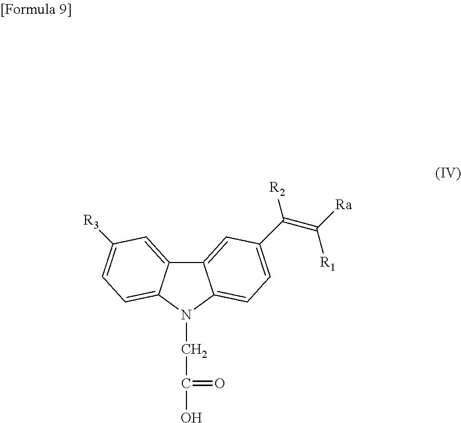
C12=CC(C(=C([Ra])[R1])[R2])=CC=C1N(CC(O)=O)C1=CC=C([R3])C=C21
